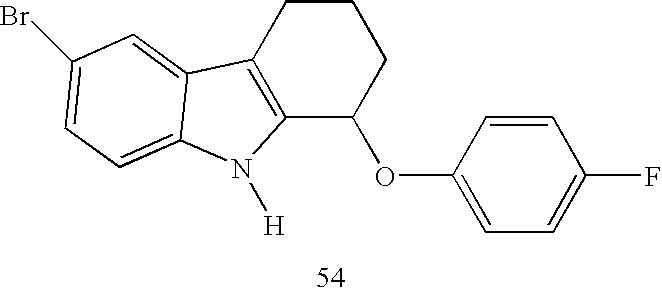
C12=C(CCCC1OC1=CC=C(F)C=C1)C1=CC(Br)=CC=C1N2[H]
